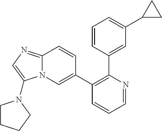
C1(C2=CN3C(=NC=C3N3CCCC3)C=C2)=C(C2=CC(C3CC3)=CC=C2)N=CC=C1
